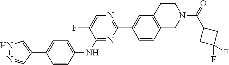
C1=CC2=C(C=C1C1=NC=C(F)C(NC3=CC=C(C4=CNN=C4)C=C3)=N1)CCN(C(=O)C1CC(F)(F)C1)C2
